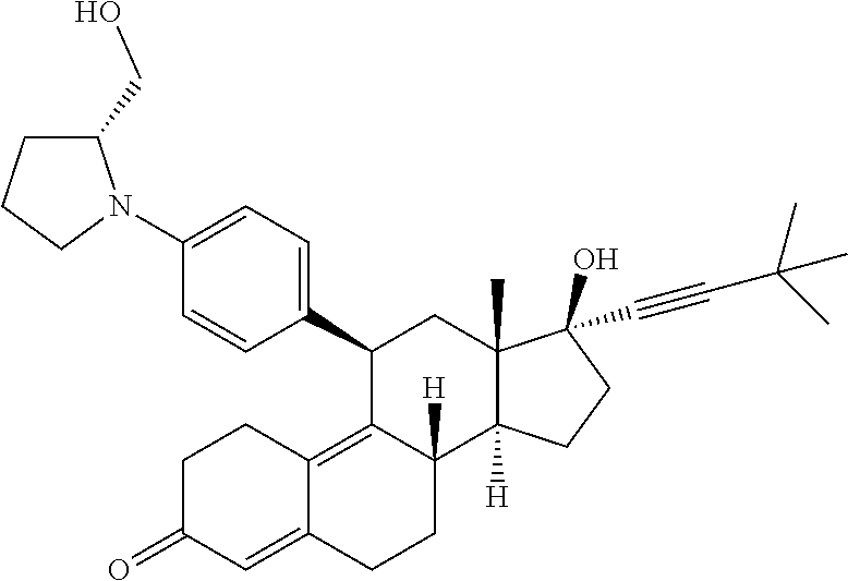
C1(C2=CC=C(N3C(CO)CCC3)C=C2)C2=C3C(=CC(=O)CC3)CCC2([H])C2([H])C(C)(C1)C(C#CC(C)(C)C)(O)CC2
